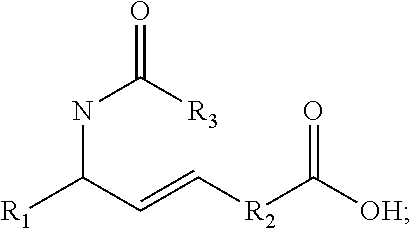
[R1]C(C=C[R2]C([OH])=O)NC([R3])=O
